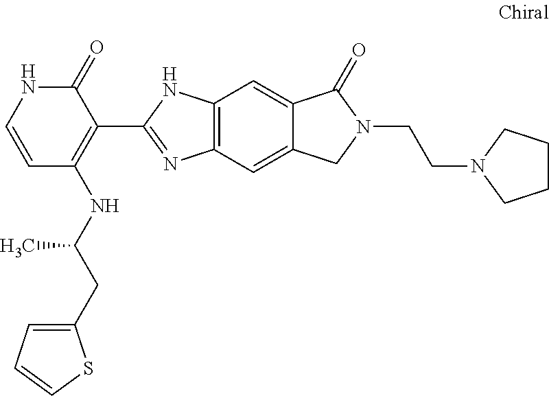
C12=C(C=C3C(=C1)C(=O)N(CCN1CCCC1)C3)N=C(C1=C(NC(CC3=CC=CS3)C)C=CNC1=O)N2
